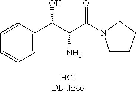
C1=C(C(C(C(=O)N2CCCC2)N)O)C=CC=C1
